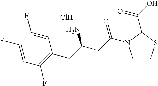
Cl.C1(F)=CC(F)=C(CC(CC(=O)N2CCSC2C(O)=O)N)C=C1F
